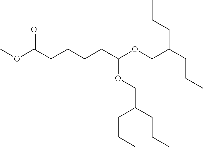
O(C(CCCCC(OCC(CCC)CCC)OCC(CCC)CCC)=O)C
